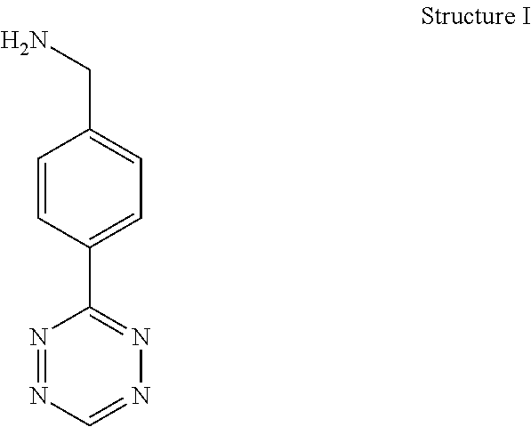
C1=CC(C2=NN=CN=N2)=CC=C1CN
